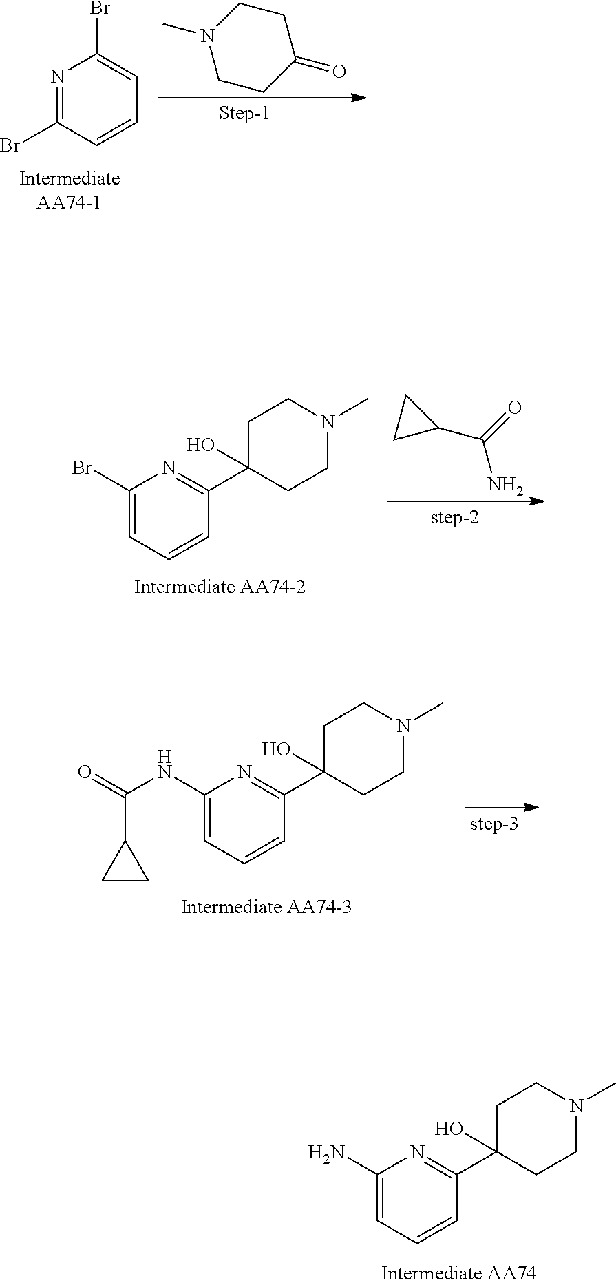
N1=C(Br)C=CC=C1Br.C1CN(C)CCC1=O.C1CC1C(=O)N.C1(Br)=CC=CC(C2(O)CCN(C)CC2)=N1.C1(NC(=O)C2CC2)=CC=CC(C2(O)CCN(C)CC2)=N1.C1(N)=CC=CC(C2(O)CCN(C)CC2)=N1
